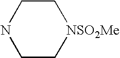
C1CNCC[NSO2Me]1
